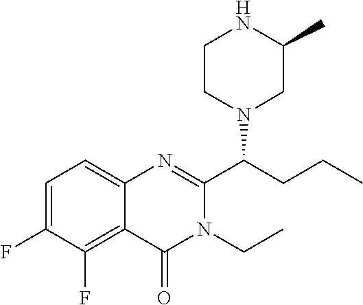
C1=C(F)C(F)=C2C(=C1)N=C(C(CCC)N1CC(C)NCC1)N(CC)C2=O
